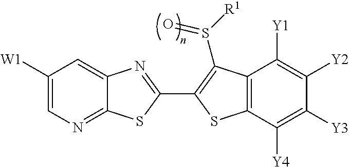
C12=CC([W1])=CN=C1SC(C1=C(S([R1])=O)C3=C(C([Y4])=C([Y3])C([Y2])=C3[Y1])S1)=N2
